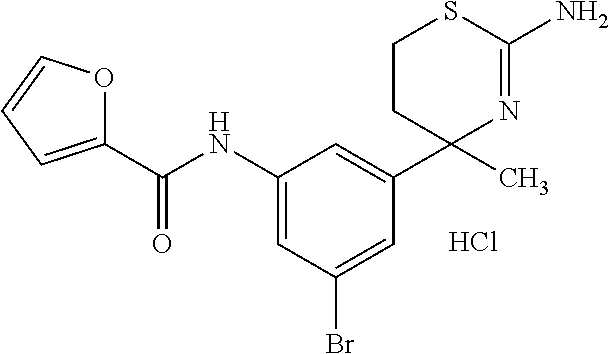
C1=C(NC(C2=CC=CO2)=O)C=C(C2(C)N=C(N)SCC2)C=C1Br.Cl
